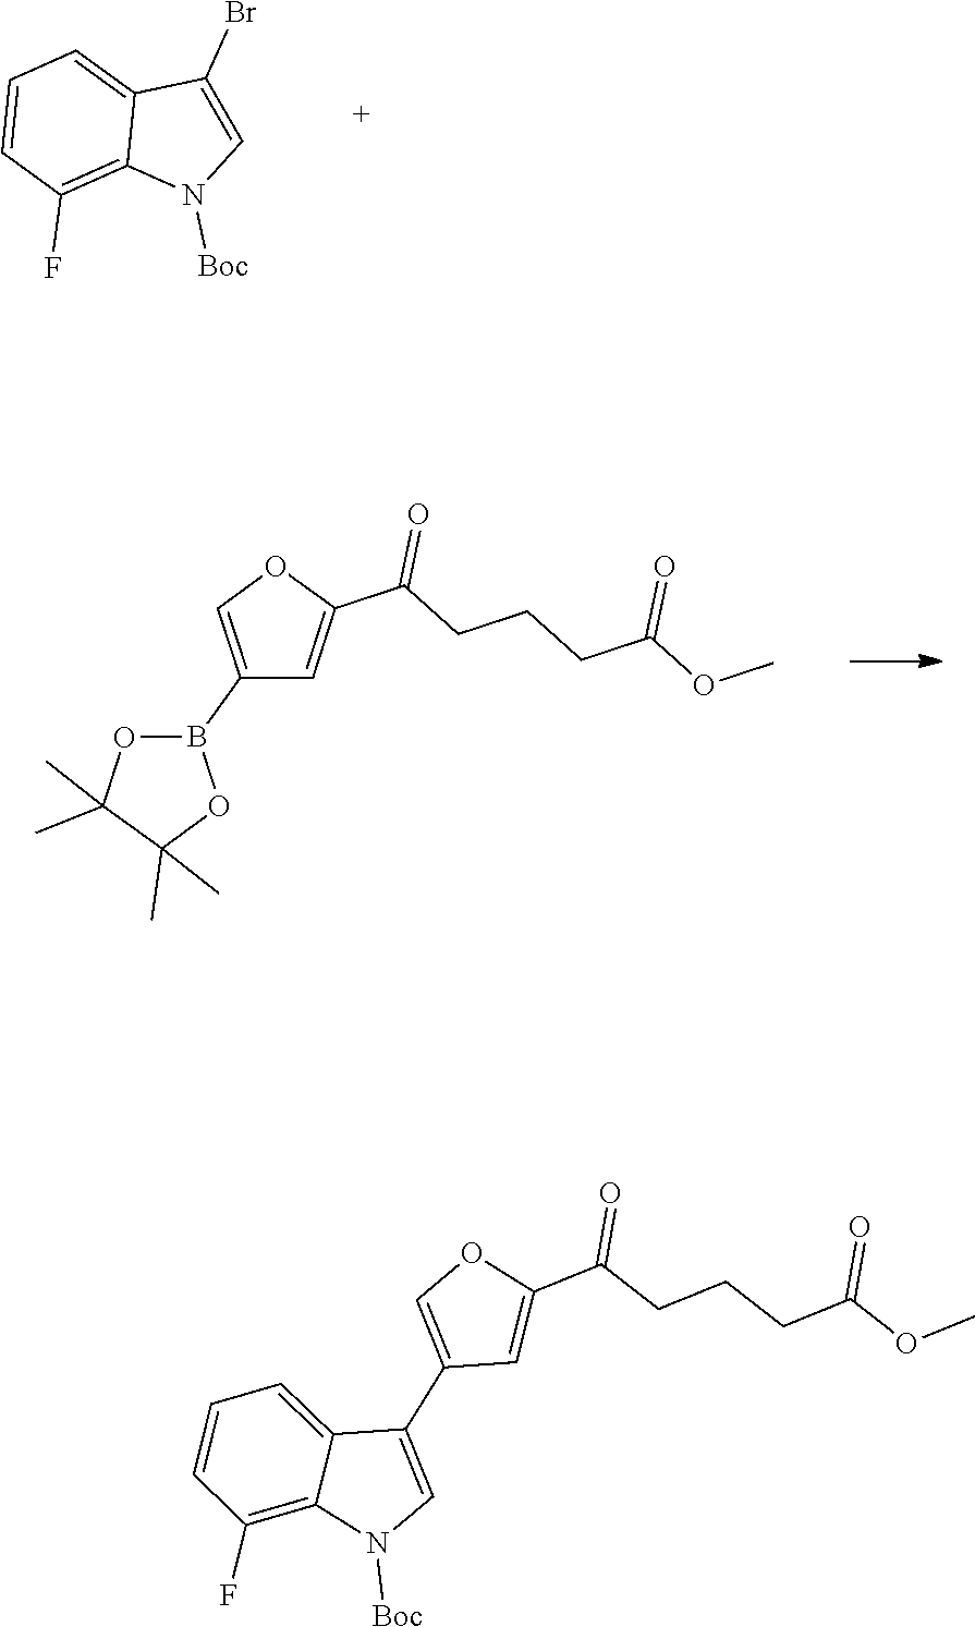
C1=C2C(Br)=CN([Boc])C2=C(F)C=C1.C1=C(B2OC(C)(C)C(C)(C)O2)C=C(C(=O)CCCC(OC)=O)O1.C1=C2C(C3=COC(C(=O)CCCC(=O)OC)=C3)=CN([Boc])C2=C(F)C=C1
